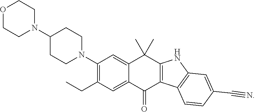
O1CCN(C2CCN(C3=C(CC)C=C4C(=C3)C(C)(C)C3=C(C4=O)C4=C(N3)C=C(C#N)C=C4)CC2)CC1
